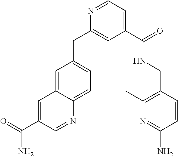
C1(C(=O)NCC2=C(C)N=C(N)C=C2)=CC=NC(CC2=CC=C3C(=C2)C=C(C(=O)N)C=N3)=C1
